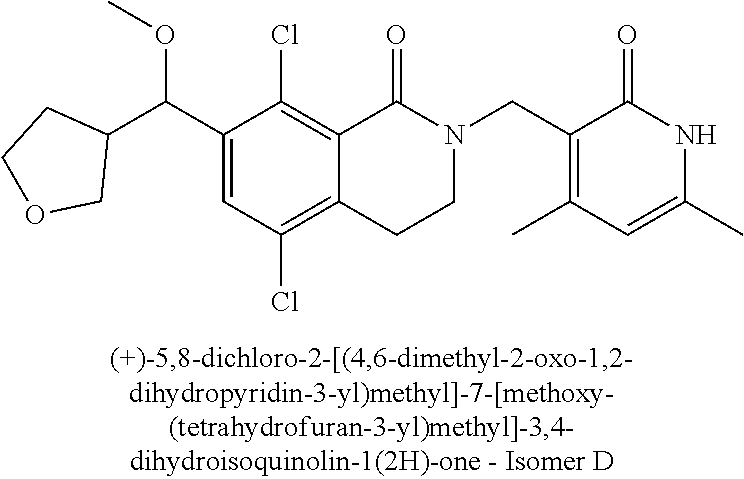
C1(C(C2CCOC2)OC)=CC(Cl)=C2C(=C1Cl)C(=O)N(CC1=C(C)C=C(C)NC1=O)CC2
